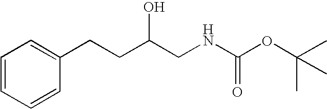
C1=CC=CC(CCC(CNC(OC(C)(C)C)=O)O)=C1
